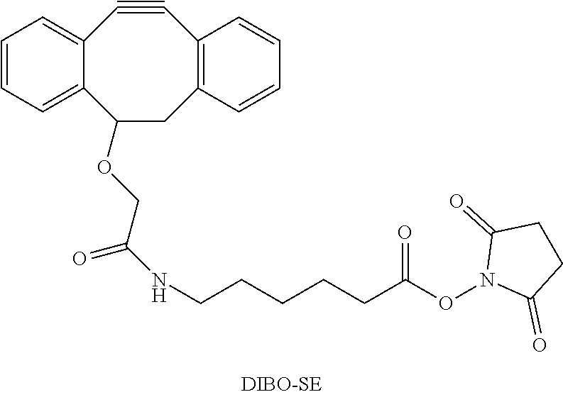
C12=CC=CC=C1C(OCC(NCCCCCC(ON1C(=O)CCC1=O)=O)=O)CC1=C(C#C2)C=CC=C1
